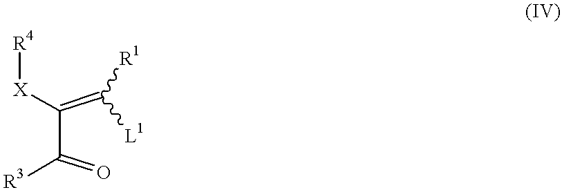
C(C(=O)[R3])(=C([L1])[R1])[X][R4]
